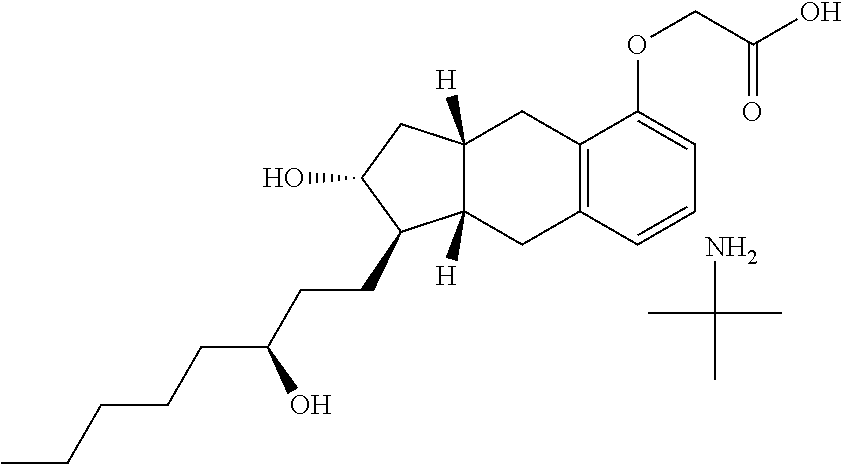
C12([H])C([H])(CC3=C(C1)C(OCC(O)=O)=CC=C3)C(CCC(CCCCC)O)C(O)C2.NC(C)(C)C
